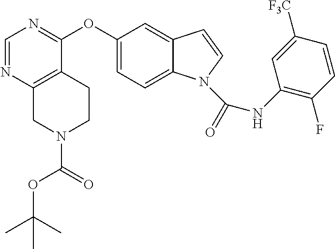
C1(OC2=NC=NC3=C2CCN(C(OC(C)(C)C)=O)C3)=CC=C2C(=C1)C=CN2C(NC1=C(F)C=CC([F3C])=C1)=O
